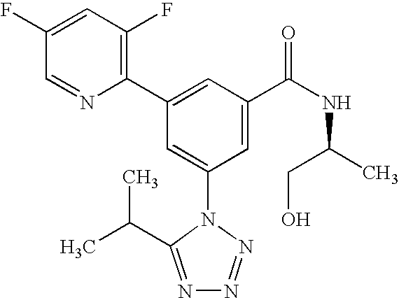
C1(C2=CC(C(NC(C)CO)=O)=CC(N3C(C(C)C)=NN=N3)=C2)=C(F)C=C(F)C=N1
